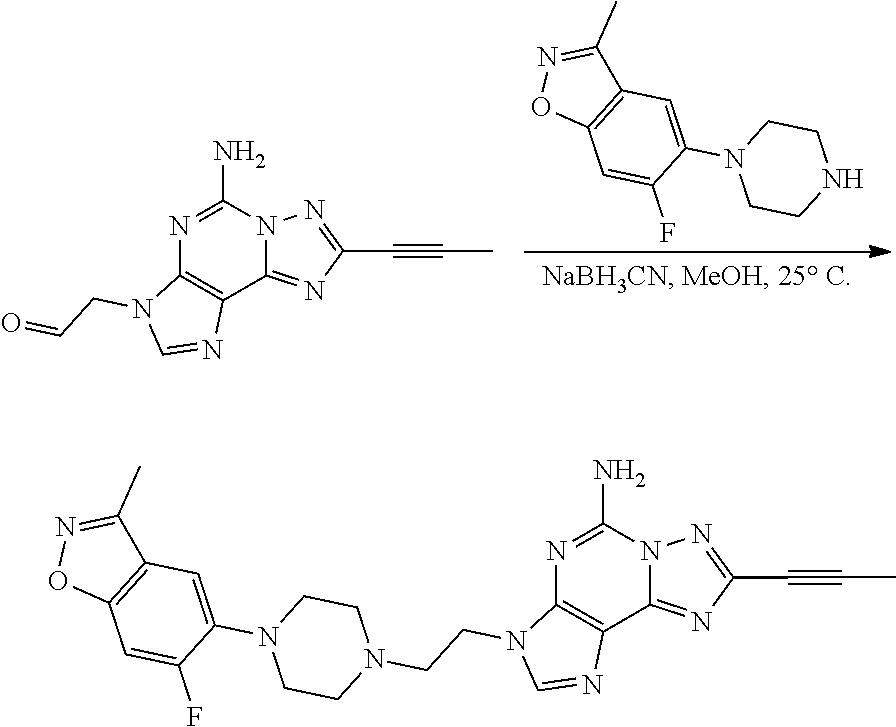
C12=NC(C#CC)=NN1C(N)=NC1=C2N=CN1CC=O.N1(C2=CC3=C(C=C2F)ON=C3C)CCNCC1.N1(C2=CC3=C(C=C2F)ON=C3C)CCN(CCN2C3=C(C4=NC(C#CC)=NN4C(N)=N3)N=C2)CC1
